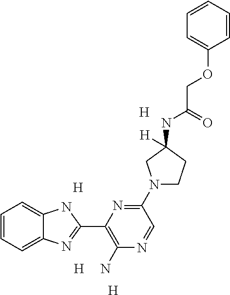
[H].[H].[H].C1=CC=C2C(=C1)NC(C1=C(N)N=CC(N3CCC([H])(NC(=O)COC4=CC=CC=C4)C3)=N1)=N2.[H]
